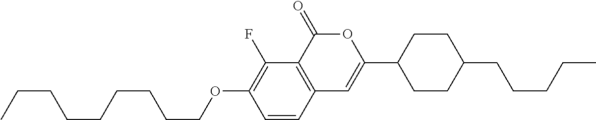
C1=CC2=C(C(F)=C1OCCCCCCCCC)C(=O)OC(C1CCC(CCCCC)CC1)=C2
